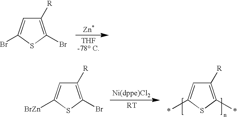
C1([R])=C(Br)SC(Br)=C1.C1([R])=C(C)SC(C)=C1.C1([R])=C(Br)SC([BrZn])=C1
